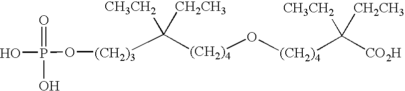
[(CH2)3](C([(CH2)4]O[(CH2)4]C([CO2H])([CH3CH2])[CH2CH3])([CH3CH2])[CH2CH3])OP(O)(=O)O
